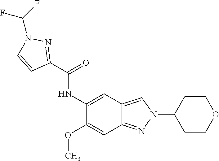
C1(C(=O)NC2=CC3=CN(C4CCOCC4)N=C3C=C2OC)=NN(C(F)F)C=C1
